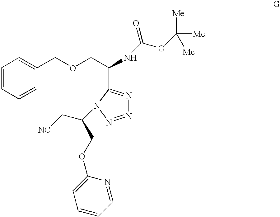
C(COC1=CC=CC=N1)(C[NC])N1C(C(COCC2=CC=CC=C2)NC(OC([Me])([Me])[Me])=O)=NN=N1
